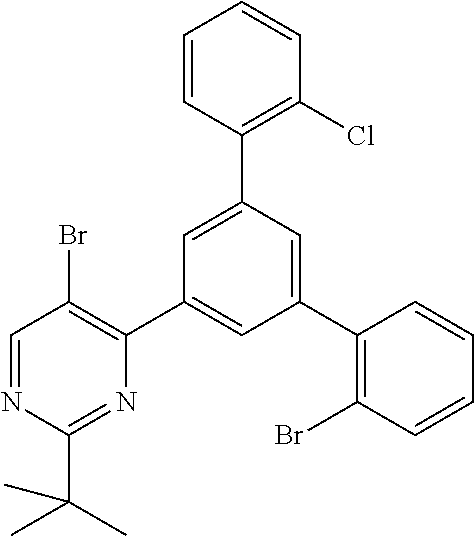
C1=NC(C(C)(C)C)=NC(C2=CC(C3=C(Br)C=CC=C3)=CC(C3=C(Cl)C=CC=C3)=C2)=C1Br
